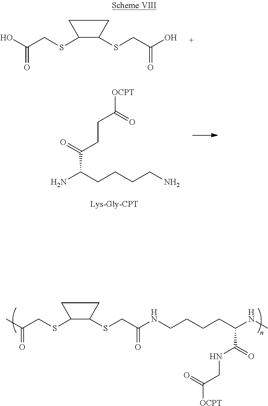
CC(CSC1C(SCC(NCCCCC(NC)C(=O)NCC([OCPT])=O)=O)CC1)=O.OC(CSC1C(SCC(O)=O)CC1)=O.NC(CCCCN)C(=O)CCC([OCPT])=O
